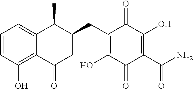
C1=CC(O)=C2C(=C1)C(C)C(CC1=C(O)C(=O)C(C(N)=O)=C(O)C1=O)CC2=O
